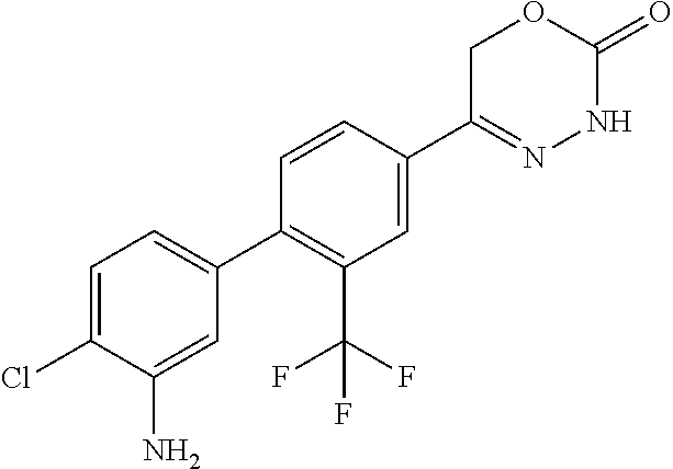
C1(Cl)=CC=C(C2=C(C(F)(F)F)C=C(C3=NNC(=O)OC3)C=C2)C=C1N
